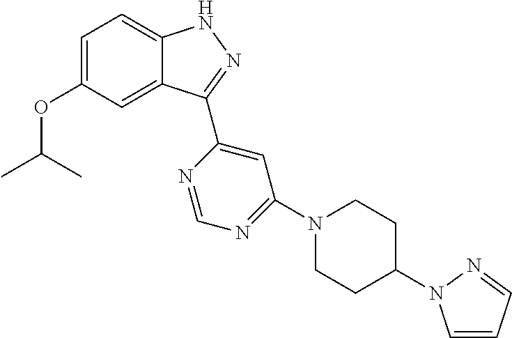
C1=C(OC(C)C)C=C2C(=C1)NN=C2C1=CC(N2CCC(N3C=CC=N3)CC2)=NC=N1
